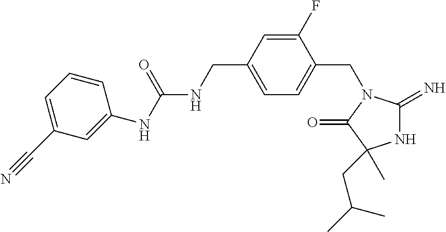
N1C(=N)N(CC2=CC=C(CNC(NC3=CC(C#N)=CC=C3)=O)C=C2F)C(=O)C1(CC(C)C)C
